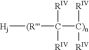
[Hj][(R''']C([C)n]([RIV])[RIV])([RIV])[RIV]
